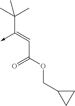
C(C(OCC1CC1)=O)=C(C(C)(C)C)->C
